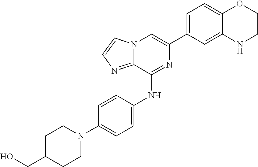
C1(C2=CC=C3C(=C2)NCCO3)=CN2C(=NC=C2)C(NC2=CC=C(N3CCC(CO)CC3)C=C2)=N1
